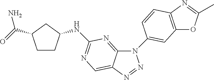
C12=NC(NC3CCC(C(=O)N)C3)=NC=C1N=NN2C1=CC2=C(N=C(C)O2)C=C1
